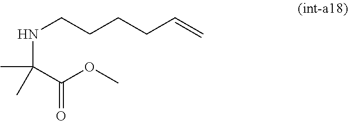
N(CCCCC=C)C(C(OC)=O)(C)C
